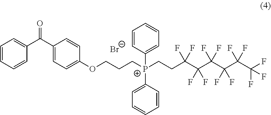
[Br-].C1=CC=CC(C(C2=CC=C(OCCC[P+](C3=CC=CC=C3)(C3=CC=CC=C3)CCC(F)(F)C(C(F)(F)C(C(C(F)(F)F)(F)F)(F)F)(F)F)C=C2)=O)=C1
